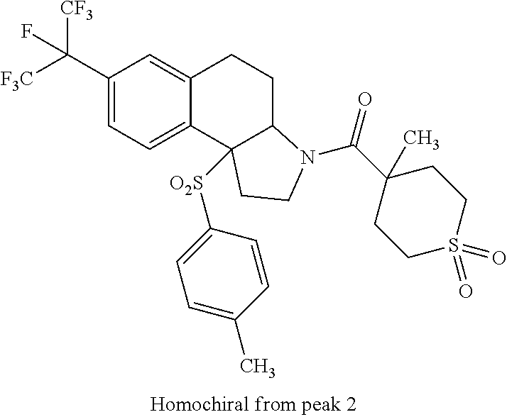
C1(C([CF3])([F3C])F)=CC=C2C(=C1)CCC1C2([O2S]C2=CC=C(C)C=C2)CCN1C(C1(C)CCS(=O)(=O)CC1)=O
